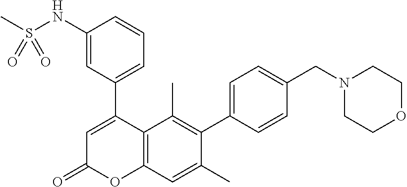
C1(C2=CC(=O)OC3=C2C(C)=C(C2=CC=C(CN4CCOCC4)C=C2)C(C)=C3)=CC=CC(NS(C)(=O)=O)=C1
